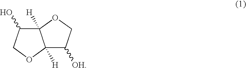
C12([H])C(O)COC1([H])C([OH])CO2
